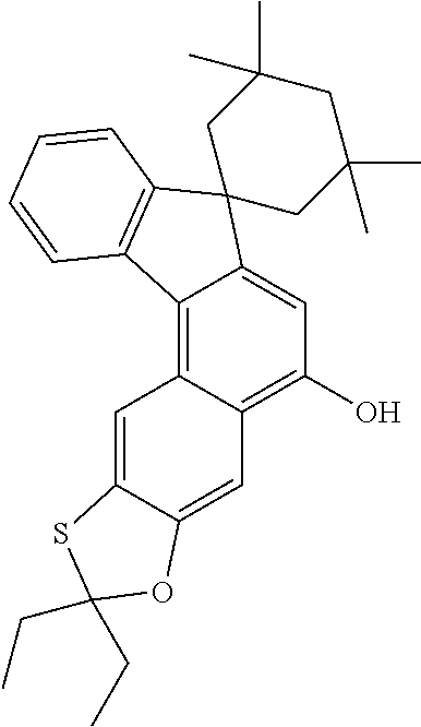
C1(O)=C2C(=C3C(=C1)C1(C4=C3C=CC=C4)CC(C)(C)CC(C)(C)C1)C=C1C(=C2)OC(CC)(CC)S1
